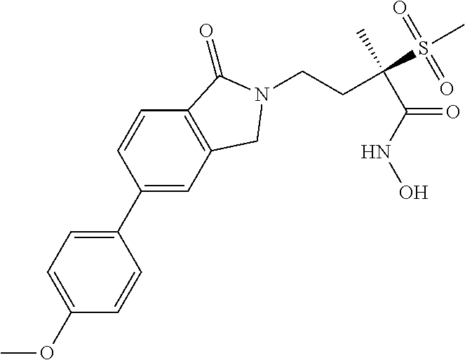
C1(C2=CC3=C(C=C2)C(=O)N(CCC(S(C)(=O)=O)(C)C(NO)=O)C3)=CC=C(OC)C=C1
